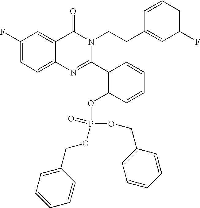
C1(F)=CC=C2C(=C1)C(=O)N(CCC1=CC(F)=CC=C1)C(C1=C(OP(OCC3=CC=CC=C3)(=O)OCC3=CC=CC=C3)C=CC=C1)=N2
